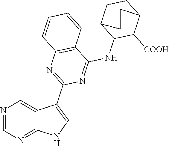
C12=C(C(NC3C([COOH])C4CCC3CC4)=NC(C3=CNC4=NC=NC=C34)=N1)C=CC=C2
